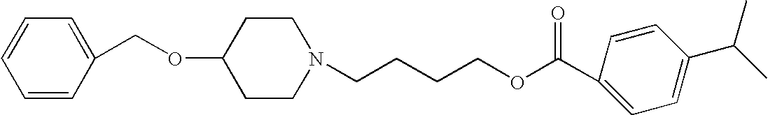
O(C1CCN(CCCCOC(C2=CC=C(C(C)C)C=C2)=O)CC1)CC1=CC=CC=C1
